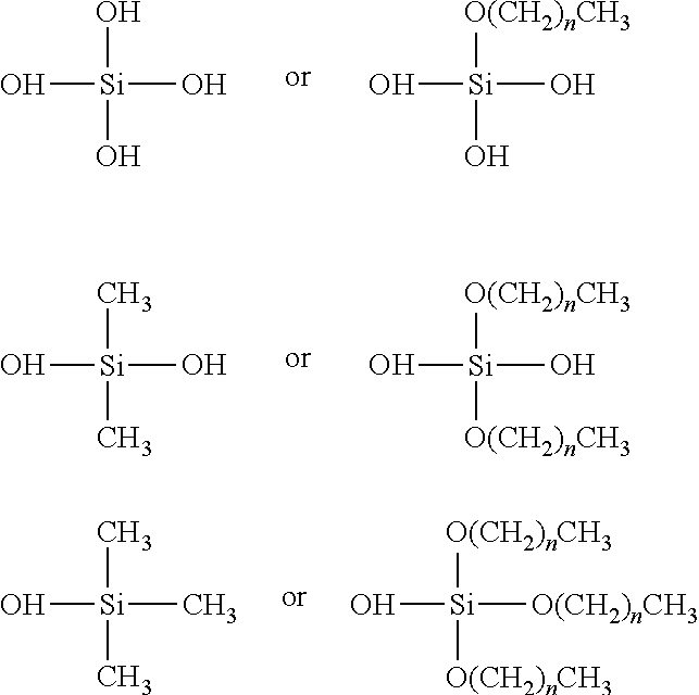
O[Si](O)(O)O.O[Si]([O(CH2)nCH3])(O)O.O[Si](C)(C)O.O[Si]([O(CH2)nCH3])([O(CH2)nCH3])O.O[Si](C)(C)C.O[Si]([O(CH2)nCH3])([O(CH2)nCH3])[O(CH2)nCH3]
